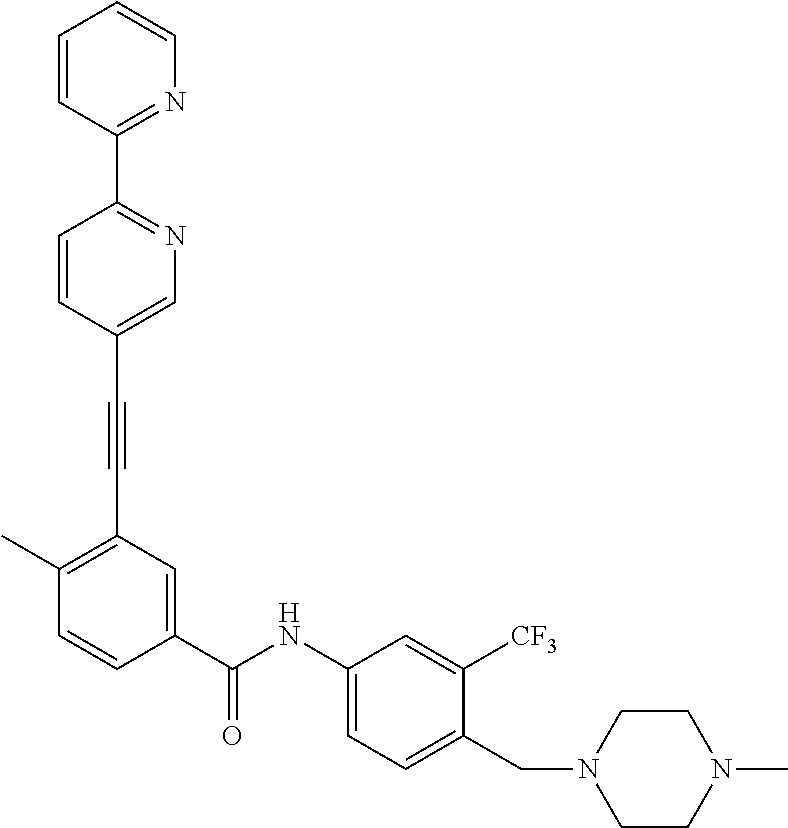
C1(C)=C(C#CC2=CN=C(C3=NC=CC=C3)C=C2)C=C(C(NC2=CC=C(CN3CCN(C)CC3)C([CF3])=C2)=O)C=C1
